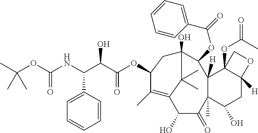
CC(OC(NC(C(C(OC1C(C)=C2C(O)C(=O)C3(C)C([H])(C4(OC(=O)C)C([H])(CC3O)OC4)C(OC(=O)C3=CC=CC=C3)C(O)(C1)C2(C)C)=O)O)C1=CC=CC=C1)=O)(C)C
